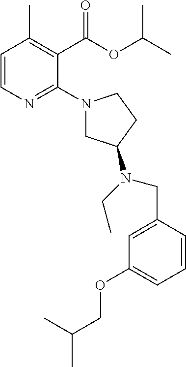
C1=CN=C(N2CC(N(CC)CC3=CC(OCC(C)C)=CC=C3)CC2)C(C(OC(C)C)=O)=C1C
